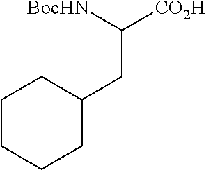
[BocHN]C([CO2H])CC1CCCCC1
